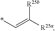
C(=C([R25a])[R25b])*
